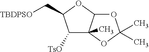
C1([TsO])C2(C)C(OC1C[TBDPSO])OC(C)(C)O2
